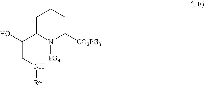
C1C(C(O)CN[RA])N([PG4])C([CO2PG3])CC1
